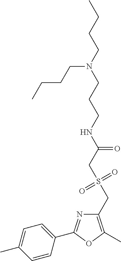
C1=C(C)C=CC(C2=NC(CS(CC(NCCCN(CCCC)CCCC)=O)(=O)=O)=C(C)O2)=C1
